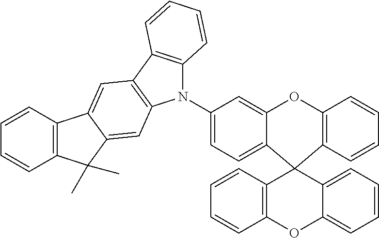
C1=CC2=C(C=C1)C1(C3=CC=C(N4C5=C(C6=C4C=C4C(=C6)C6=C(C4(C)C)C=CC=C6)C=CC=C5)C=C3O2)C2=CC=CC=C2OC2=C1C=CC=C2
